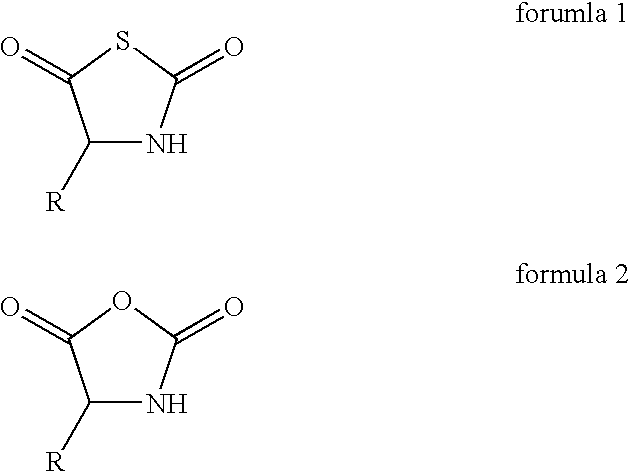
C1([R])NC(=O)SC1=O.C1([R])NC(=O)OC1=O
